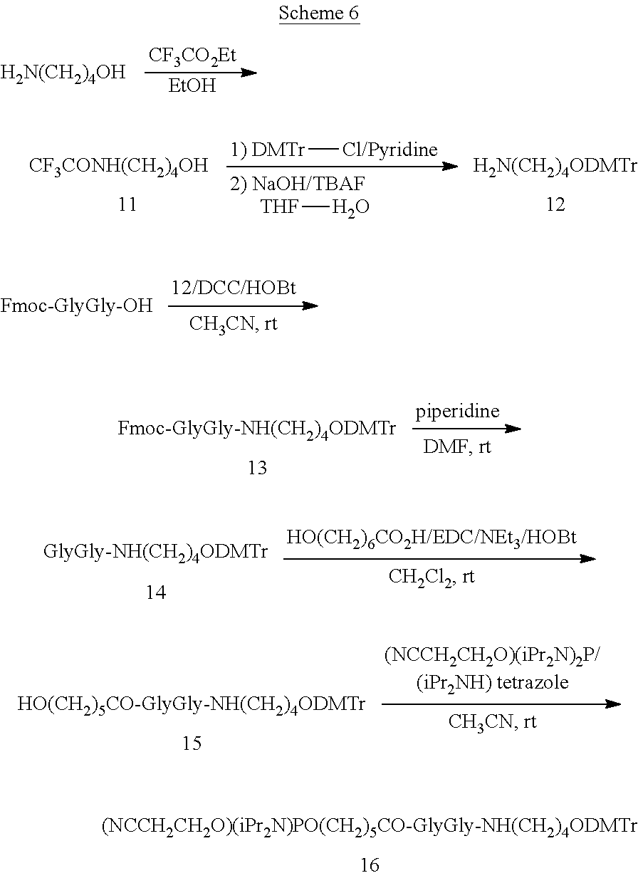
[CF3CO2Et].[H2N(CH2)4OH].[EtOH].[1) DMTr][Cl/Pyridine].[CF3CONH(CH2)4OH].[H2N(CH2)4ODMTr].[THF]O.[Fmoc-GlyGly-OH].[Fmoc-GlyGly-NH(CH2)4ODMTr].[GlyGly-NH(CH2)4ODMTr].[HO(CH2)5CO-GlyGly-NH(CH2)4ODMTr].[(NCCH2CH2O)(iPr2N)PO(CH2)5CO-GlyGly-NH(CH2)4ODMTr]
